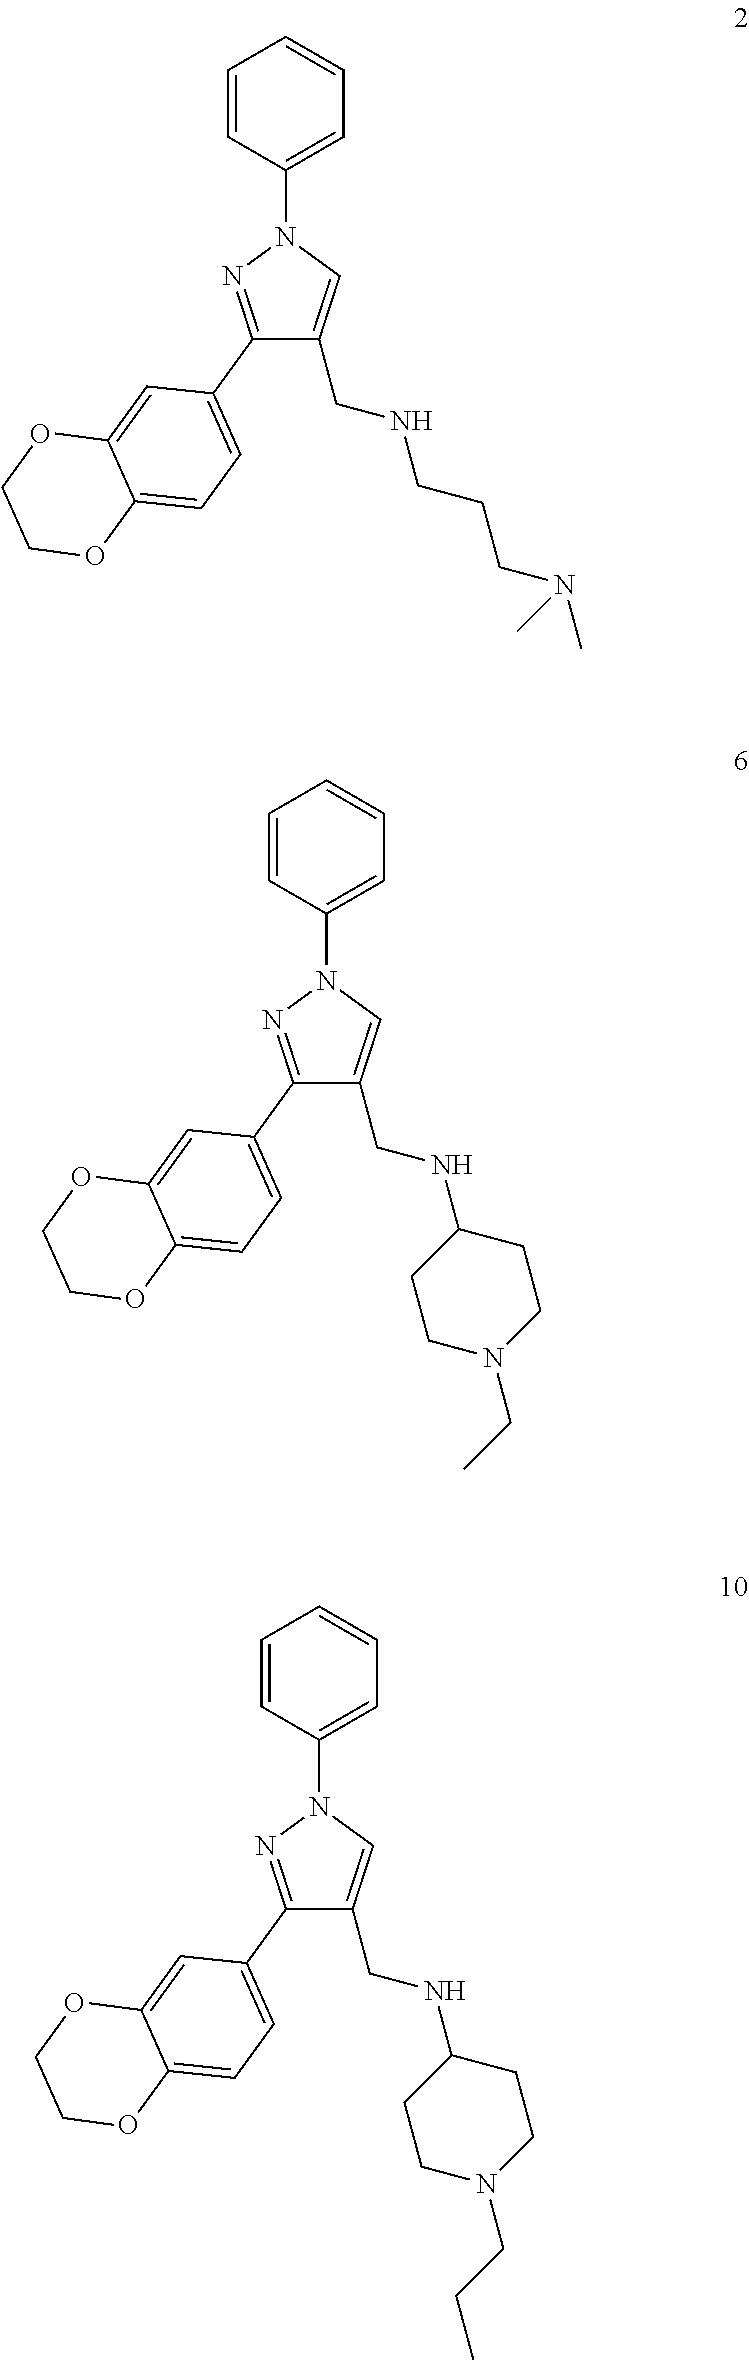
C1(C2=CC=C3C(=C2)OCCO3)=NN(C2=CC=CC=C2)C=C1CNCCCN(C)C.C1(C2=CC=C3C(=C2)OCCO3)=NN(C2=CC=CC=C2)C=C1CNC1CCN(CC)CC1.C1(C2=CC=C3C(=C2)OCCO3)=NN(C2=CC=CC=C2)C=C1CNC1CCN(CCC)CC1
